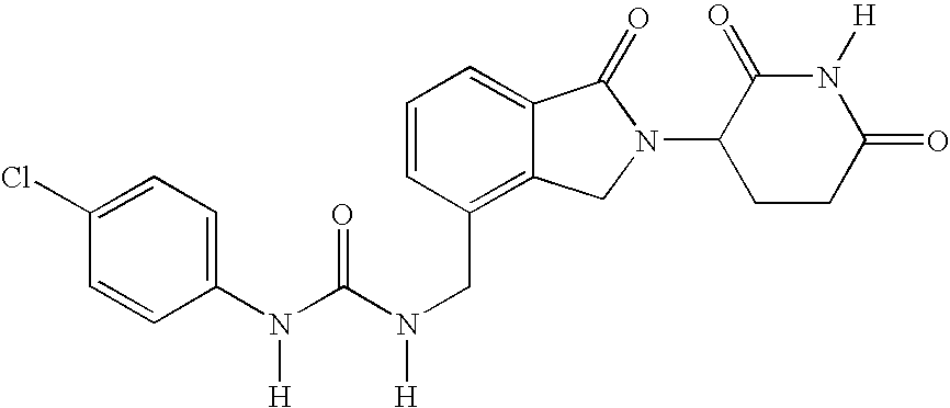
N(C(N(CC1=C2C(=CC=C1)C(=O)N(C1CCC(=O)N([H])C1=O)C2)[H])=O)(C1=CC=C(Cl)C=C1)[H]
